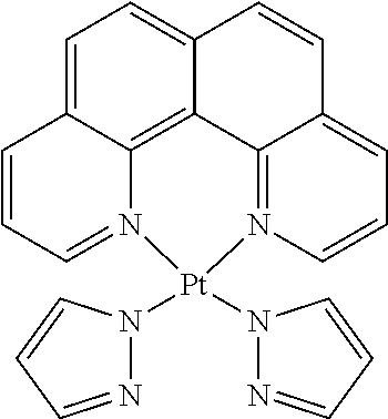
C1=C2C3=C4C(=C1)C=CC1=CC=CN(=C41)[Pt](N1N=CC=C1)(N1N=CC=C1)N3=CC=C2
